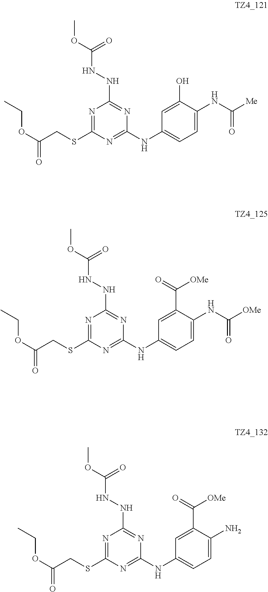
O(C(CSC1=NC(NNC(OC)=O)=NC(NC2=CC=C(NC([Me])=O)C(O)=C2)=N1)=O)CC.O(C(CSC1=NC(NNC(OC)=O)=NC(NC2=CC=C(NC([OMe])=O)C(C([OMe])=O)=C2)=N1)=O)CC.O(C(CSC1=NC(NNC(OC)=O)=NC(NC2=CC=C(N)C(C([OMe])=O)=C2)=N1)=O)CC
